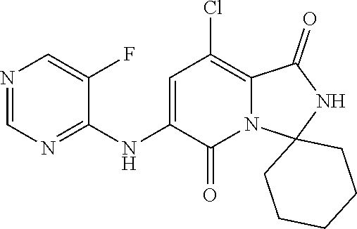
C1(NC2=CC(Cl)=C3N(C2=O)C2(NC3=O)CCCCC2)=NC=NC=C1F
